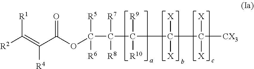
[R2]C(=C(C(OC(C([R7])([R8])C([R9])([R10])C([X])([X])C([X])([X])[CX3])([R5])[R6])=O)[R4])[R1]
